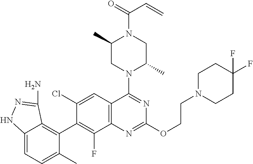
C12=C(C=C(Cl)C(C3=C4C(=CC=C3C)NN=C4N)=C1F)C(N1C(C)CN(C(=O)C=C)C(C)C1)=NC(OCCN1CCC(F)(F)CC1)=N2
